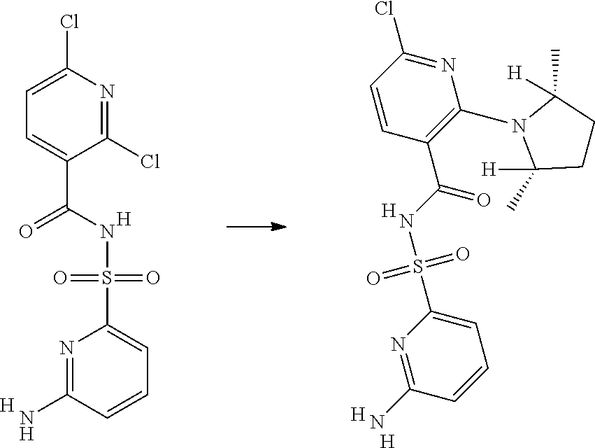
O=S(C1=CC=CC(N)=N1)(NC(C1=CC=C(Cl)N=C1Cl)=O)=O.[H].[H].C1C(C)([H])N(C2=C(C(=O)NS(=O)(C3=CC=CC(N)=N3)=O)C=CC(Cl)=N2)C([H])(C)C1.[H].[H].[H]
